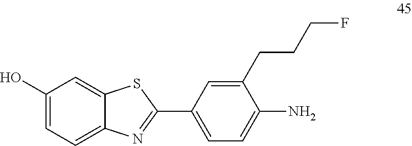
C1(O)=CC=C2C(=C1)SC(C1=CC=C(N)C(CCCF)=C1)=N2
